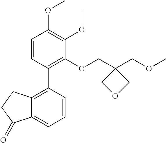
COC1=C(OC)C(OCC2(COC)COC2)=C(C2=C3C(=CC=C2)C(=O)CC3)C=C1
